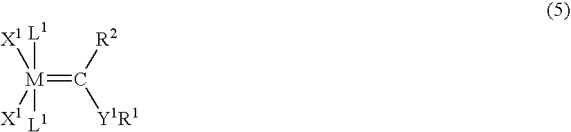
[M](=C([R2])[Y1R1])([L1])([L1])([X1])[X1]
